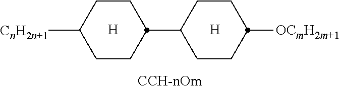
[H].C1CC([CnH2n+1])CCC1C1CCC([OCmH2m+1])CC1.[H]
